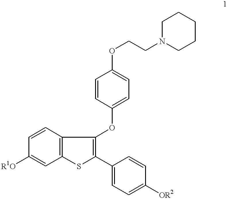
C1N(CCOC2=CC=C(OC3=C(C4=CC=C([OR2])C=C4)SC4=C3C=CC([R1O])=C4)C=C2)CCCC1
